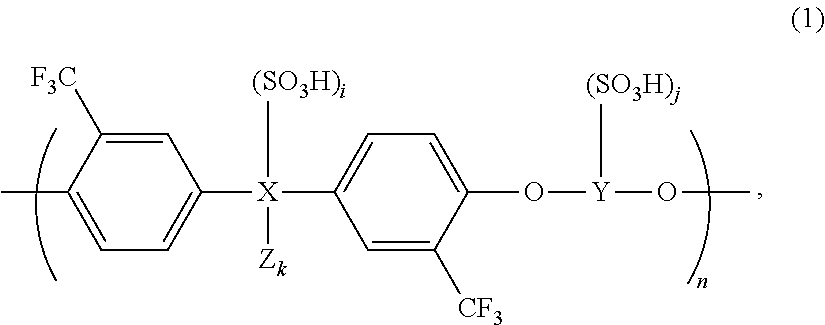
C1=C([F3C])C(C)=CC=C1[X](C1=CC=C(O[Y](OC)[(SO3H)j])C([CF3])=C1)([Zk])[(SO3H)i]
